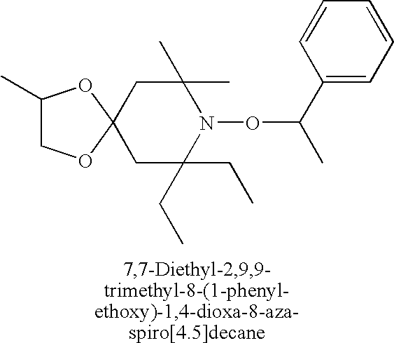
C1(C)COC2(O1)CC(C)(C)N(OC(C)C1=CC=CC=C1)C(CC)(CC)C2
